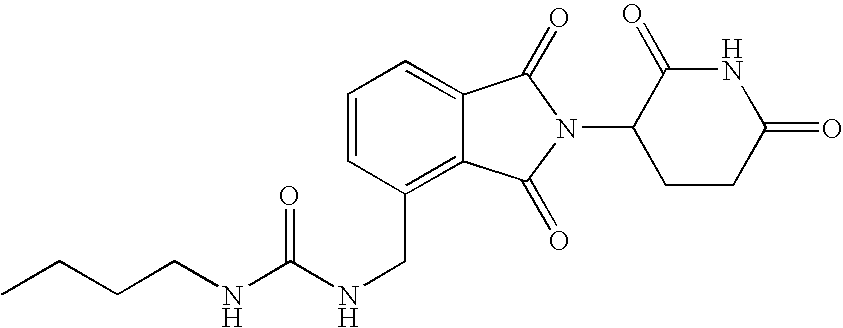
C1=CC=C2C(=C1CNC(NCCCC)=O)C(=O)N(C1CCC(=O)NC1=O)C2=O
